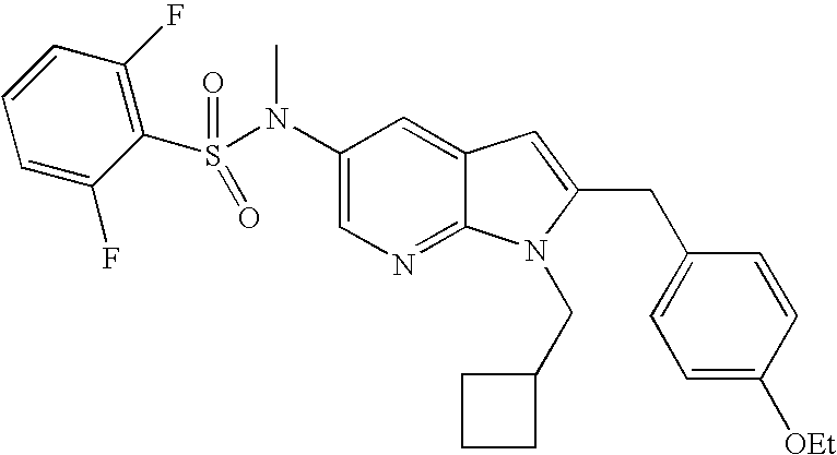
C1(N(C)S(C2=C(F)C=CC=C2F)(=O)=O)=CN=C2C(=C1)C=C(CC1=CC=C([OEt])C=C1)N2CC1CCC1
